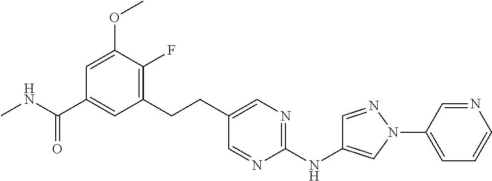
CNC(C1=CC(CCC2=CN=C(NC3=CN(C4=CC=CN=C4)N=C3)N=C2)=C(F)C(OC)=C1)=O
